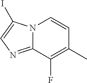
C12=NC=C(I)N1C=CC(C)=C2F
